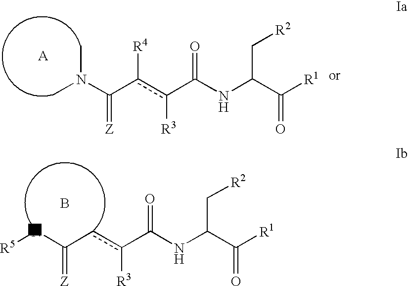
CN(C)C(=[Z])c([R4])c([R3])C(=O)NC(C[R2])C(=O)[R1].N([R5])C(=[Z])cc([R3])C(=O)NC(C[R2])C(=O)[R1].B
